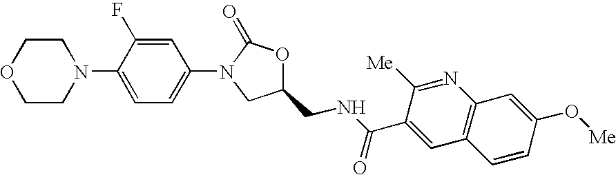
C1N(C2=CC=C(N3CC(CNC(C4=CC5=C(N=C4[Me])C=C(O[Me])C=C5)=O)OC3=O)C=C2F)CCOC1
